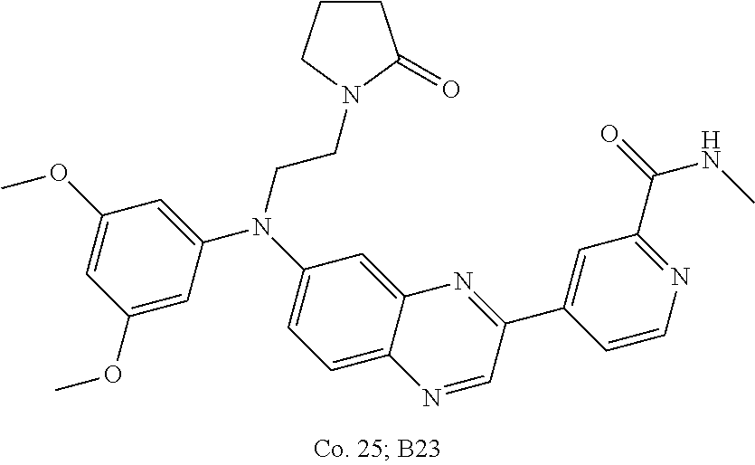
C1(OC)=CC(OC)=CC(N(C2=CC=C3C(=C2)N=C(C2=CC(C(=O)NC)=NC=C2)C=N3)CCN2CCCC2=O)=C1
